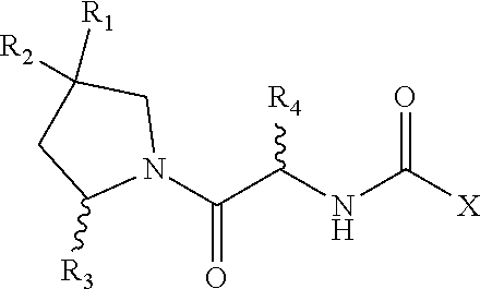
N1(C(C(NC([X])=O)[R4])=O)CC([R1])([R2])CC1[R3]
